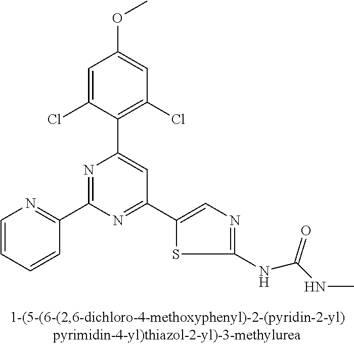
C1=C(Cl)C(C2=CC(C3=CN=C(NC(NC)=O)S3)=NC(C3=NC=CC=C3)=N2)=C(Cl)C=C1OC
